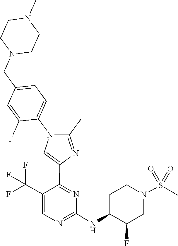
C1(NC2C(F)CN(S(=O)(=O)C)CC2)=NC=C(C(F)(F)F)C(C2=CN(C3=CC=C(CN4CCN(C)CC4)C=C3F)C(C)=N2)=N1
